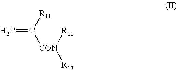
C=C([R11])[CON]([R12])[R13]
